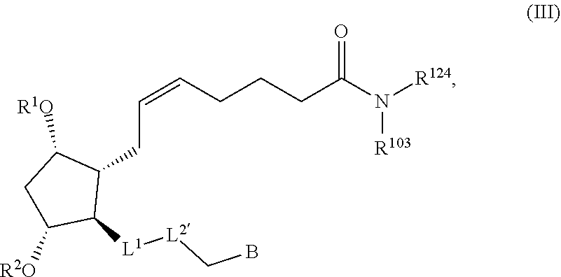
C(=CCCCC(N([R124])[R103])=O)CC1C([R1O])CC([R2O])C1[L1][L2]CB
